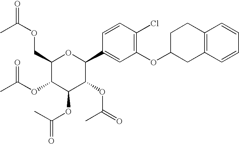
C1(COC(=O)C)C(OC(C)=O)C(OC(=O)C)C(OC(=O)C)C(C2=CC(OC3CC4=C(CC3)C=CC=C4)=C(Cl)C=C2)O1
